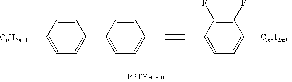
C1=C([CnH2n+1])C=CC(C2=CC=C(C#CC3=CC=C([CmH2m+1])C(F)=C3F)C=C2)=C1
